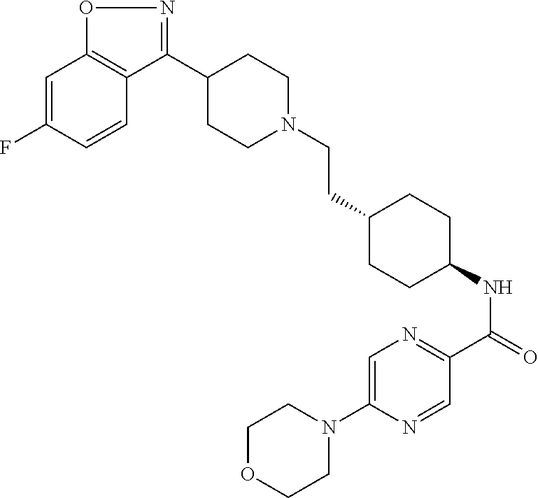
C1=C(F)C=CC2=C1ON=C2C1CCN(CCC2CCC(NC(=O)C3=NC=C(N4CCOCC4)N=C3)CC2)CC1
